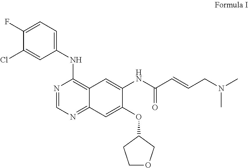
C1(F)=CC=C(NC2=C3C(=NC=N2)C=C(OC2CCOC2)C(NC(C=CCN(C)C)=O)=C3)C=C1Cl
